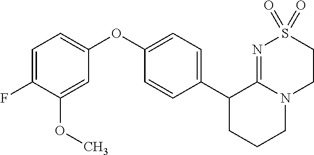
C1(C2CCCN3C2=NS(=O)(=O)CC3)=CC=C(OC2=CC=C(F)C(OC)=C2)C=C1
